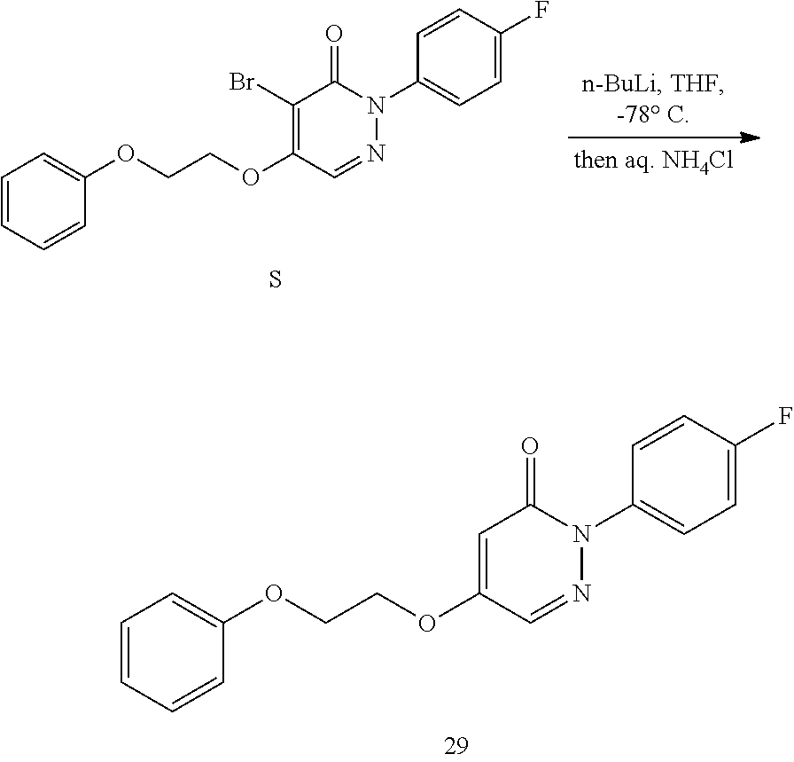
C1=CC=CC(OCCOC2=CC(=O)N(C3=CC=C(F)C=C3)N=C2)=C1.C1=CC=CC(OCCOC2=C(Br)C(=O)N(C3=CC=C(F)C=C3)N=C2)=C1.S
